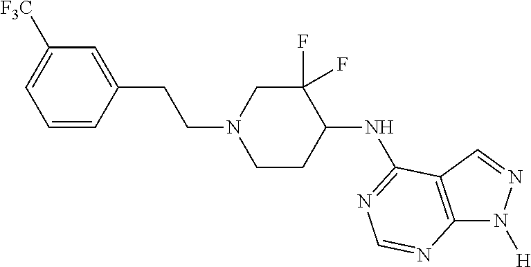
C1=CC(CCN2CCC(NC3=NC=NC4=C3C=NN4[H])C(F)(F)C2)=CC([F3C])=C1
